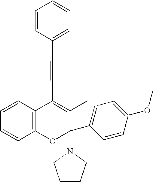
C1=CC(C#CC2=C(C)C(C3=CC=C(OC)C=C3)(N3CCCC3)OC3=C2C=CC=C3)=CC=C1
